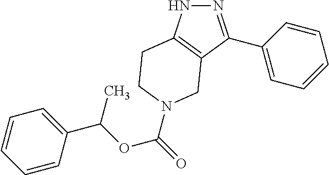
N1N=C(C2=CC=CC=C2)C2=C1CCN(C(=O)OC(C1=CC=CC=C1)C)C2
